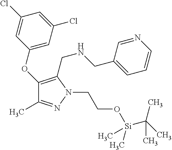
C1(OC2=CC(Cl)=CC(Cl)=C2)=C(CNCC2=CC=CN=C2)N(CCO[Si](C(C)(C)C)(C)C)N=C1C
